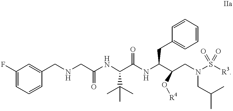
C1(F)=CC=CC(CNCC(NC(C(NC(C(CN(S(=O)(=O)[R3])CC(C)C)O[R4])CC2=CC=CC=C2)=O)C(C)(C)C)=O)=C1
